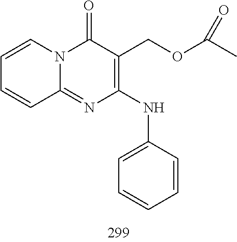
C1=CC=CC2=NC(NC3=CC=CC=C3)=C(COC(C)=O)C(=O)N12
